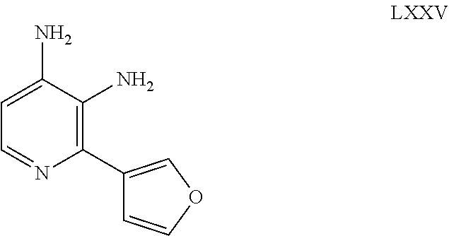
C1(C2=C(N)C(N)=CC=N2)=COC=C1
